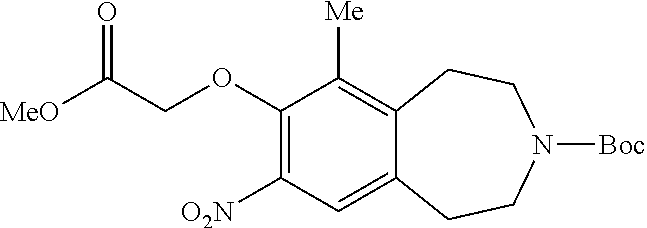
C1(OCC(=O)[MeO])=C([O2N])C=C2C(=C1[Me])CCN([Boc])CC2
